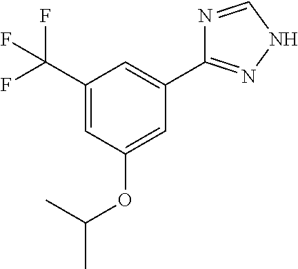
C1(C(F)(F)F)=CC(OC(C)C)=CC(C2=NNC=N2)=C1
